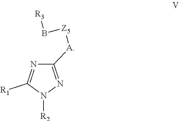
C1([A][Z5]B[R3])=NN([R2])C([R1])=N1
